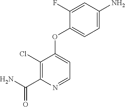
C1(Cl)=C(C(N)=O)N=CC=C1OC1=CC=C(N)C=C1F
